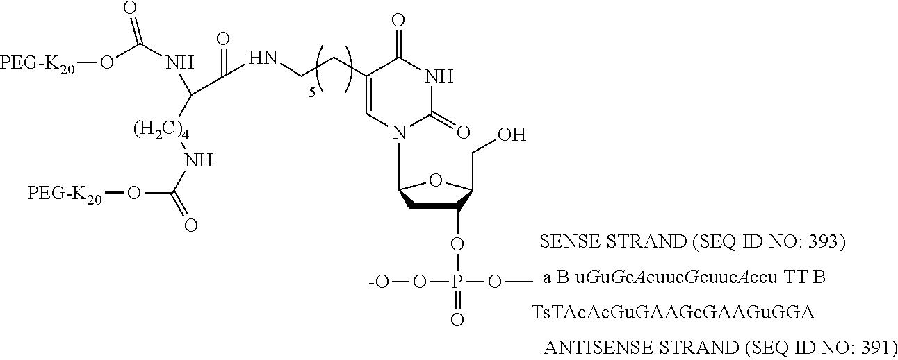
O=C(O[PEG-K20])NC([(H2C)4]NC(=O)O[PEG-K20])C(NCCC1=CN(C2CC(OP(=O)(OC)O[-O])C(CO)O2)C(=O)NC1=O)=O
